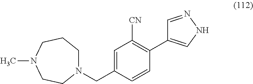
CN1CCN(CC2=CC([CN])=C(C3=CNN=C3)C=C2)CCC1
